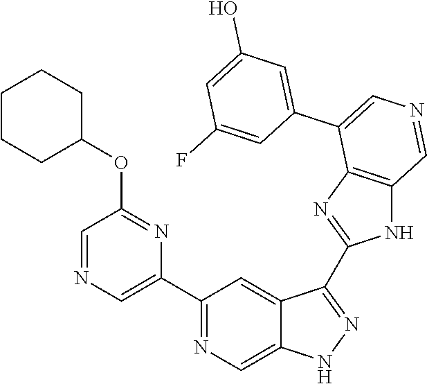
C1(C2=CN=CC(OC3CCCCC3)=N2)=NC=C2C(=C1)C(C1=NC3=C(N1)C=NC=C3C1=CC(O)=CC(F)=C1)=NN2
